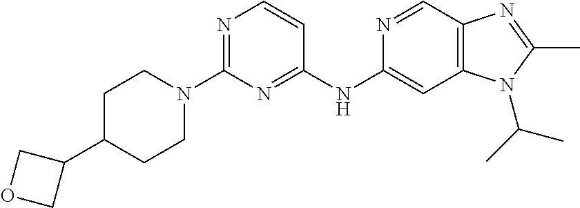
C1(N2CCC(C3COC3)CC2)=NC=CC(NC2=CC3=C(C=N2)N=C(C)N3C(C)C)=N1
